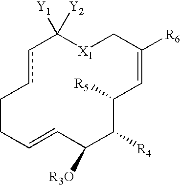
c1cCCC=CC([R3O])C([R4])C([R5])C=C([R6])C[X1]C1([Y1])[Y2]
